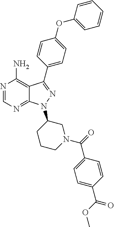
N1=CN=C2C(=C1N)C(C1=CC=C(OC3=CC=CC=C3)C=C1)=NN2C1CCCN(C(=O)C2=CC=C(C(OC)=O)C=C2)C1
